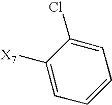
C1=CC=C(Cl)C([X7])=C1
